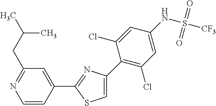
C1=C(C2=C(Cl)C=C(NS(=O)(=O)[CF3])C=C2Cl)N=C(C2=CC(CC(C)C)=NC=C2)S1
